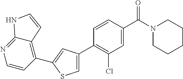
C1(C2=CC(C3=C(Cl)C=C(C(N4CCCCC4)=O)C=C3)=CS2)=C2C(=NC=C1)NC=C2
